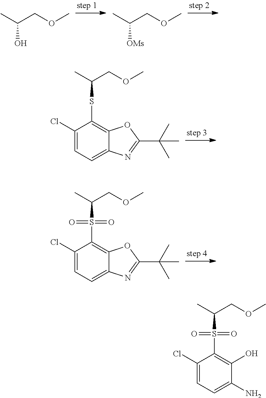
CC(COC)O.CC(COC)[OMs].CC(COC)SC1=C2C(=CC=C1Cl)N=C(C(C)(C)C)O2.CC(COC)S(C1=C2C(=CC=C1Cl)N=C(C(C)(C)C)O2)(=O)=O.CC(COC)S(C1=C(O)C(N)=CC=C1Cl)(=O)=O
